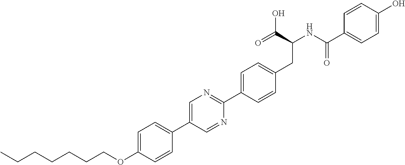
C(OC1=CC=C(C2=CN=C(C3=CC=C(CC(NC(C4=CC=C(O)C=C4)=O)C(O)=O)C=C3)N=C2)C=C1)CCCCCC
